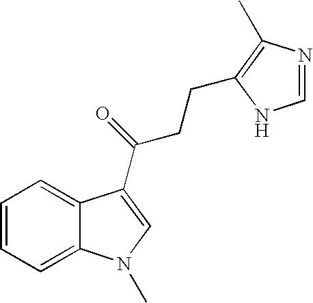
C1=CC=C2C(=C1)C(C(=O)CCC1=C(C)N=CN1)=CN2C
